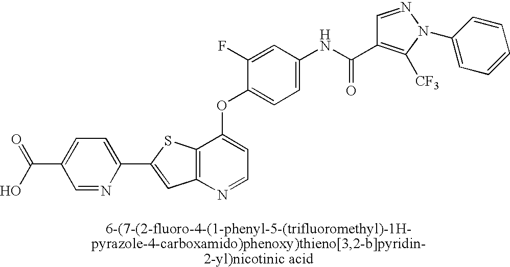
C1(C2=CC3=C(S2)C(OC2=CC=C(NC(=O)C4=C([CF3])N(C5=CC=CC=C5)N=C4)C=C2F)=CC=N3)=CC=C(C(=O)O)C=N1
